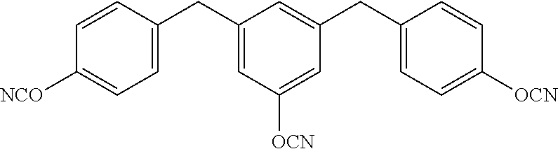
C1(CC2=CC=C([NCO])C=C2)=CC([OCN])=CC(CC2=CC=C([OCN])C=C2)=C1
